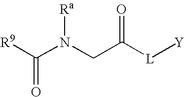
[Y][L]C(CN(C([R9])=O)[Ra])=O
